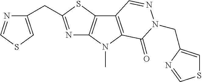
N1=C(CC2=CSC=N2)SC2=C1N(C)C1=C2C=NN(CC2=CSC=N2)C1=O
